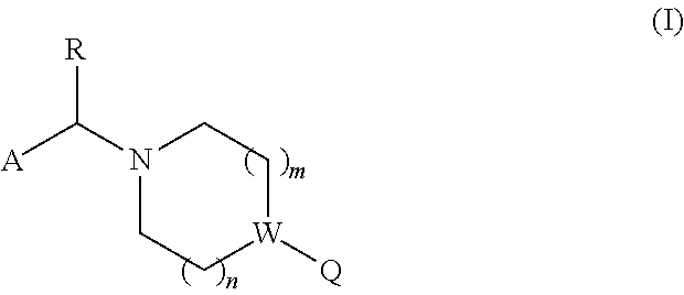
N1(C([A])[R])CC[W]([Q])CC1
